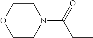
C1CN(C(=O)CC)CCO1
